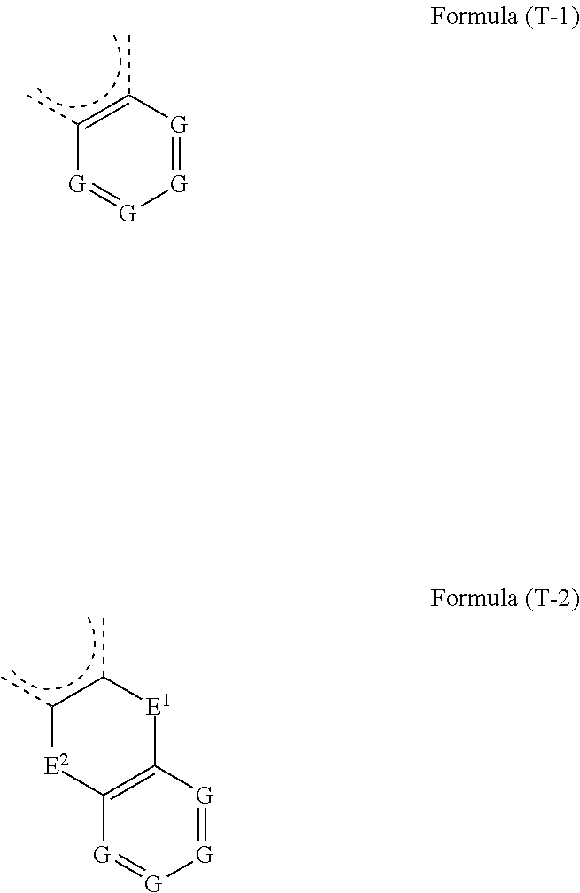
[G]1=[G]C(C)=C(C)[G]=[G]1.C12=C([E2]C(C)C(C)[E1]1)[G]=[G][G]=[G]2
